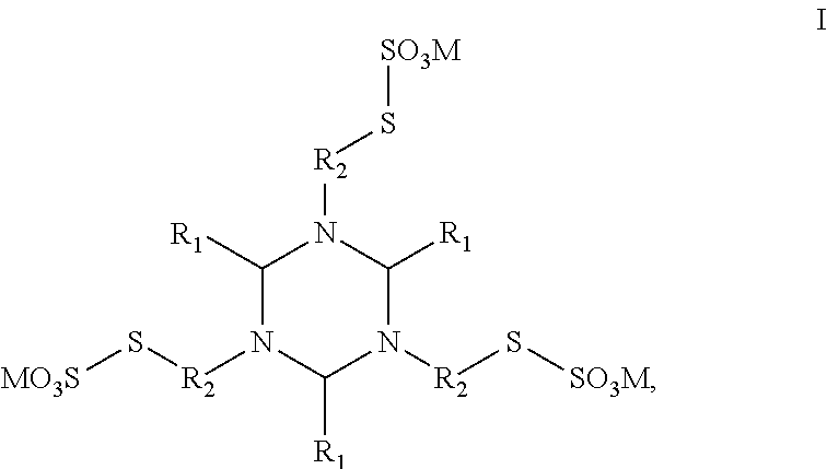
C1([R1])N([R2]S[MO3S])C([R1])N([R2]S[SO3M])C([R1])N1[R2]S[SO3M]
